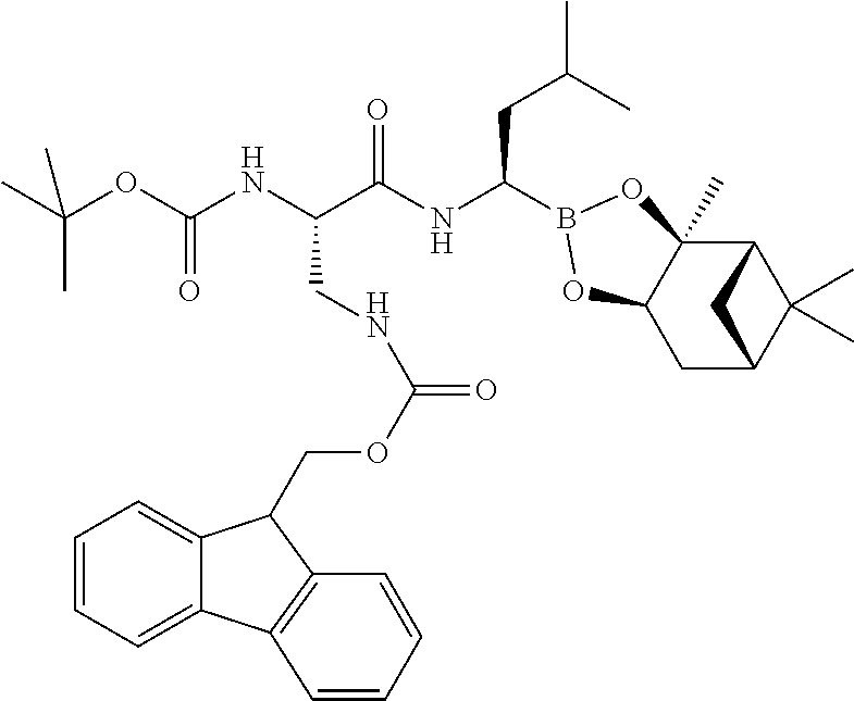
C12C3(C)C(CC(C1(C)C)C2)OB(C(NC(C(NC(OC(C)(C)C)=O)CNC(OCC1C2=CC=CC=C2C2=C1C=CC=C2)=O)=O)CC(C)C)O3
